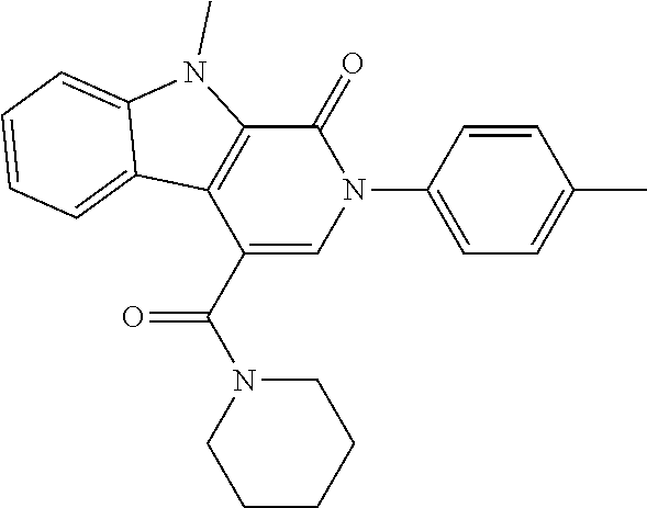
C1=CC(N2C(=O)C3=C(C(C(=O)N4CCCCC4)=C2)C2=CC=CC=C2N3C)=CC=C1C
